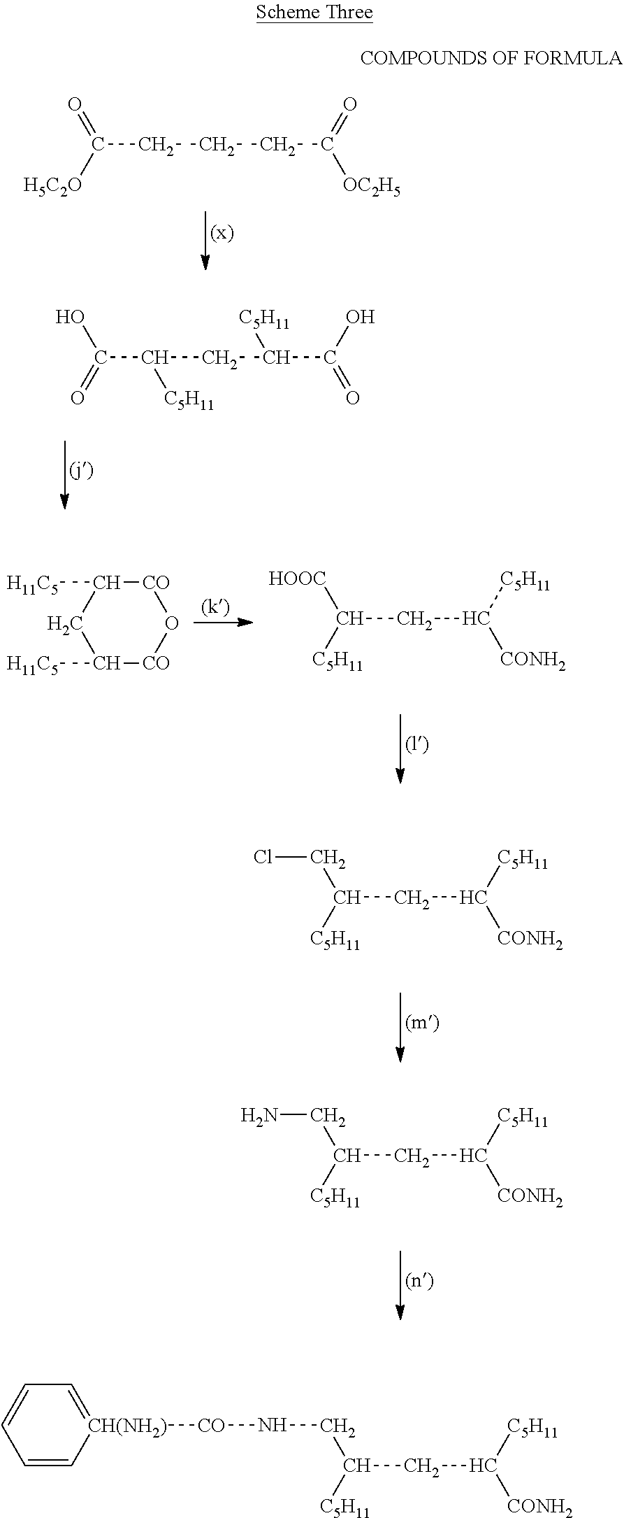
C(C(CC(C(O)=O)[C5H11])[C5H11])(O)=O.[CO]1C([H11C5])CC([H11C5])[CO]O1.[HOOC]C([C5H11])CC([C5H11])[CONH2].C(C([C5H11])CC([C5H11])[CONH2])Cl.C(C([C5H11])CC([C5H11])[CONH2])N.C(CCCC(=O)[OC2H5])(=O)[H5C2O].C(C([C5H11])CC([C5H11])[CONH2])N[CO][CH(NH2)]1=CC=CC=C1
